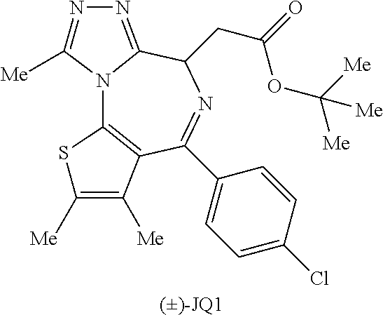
N12C3=C(C([Me])=C([Me])S3)C(C3=CC=C(Cl)C=C3)=NC(CC(=O)OC([Me])([Me])[Me])C1=NN=C2[Me].[()-JQ1]
